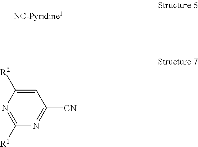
C1=C([R2])N=C([R1])N=C1[CN].[NC-Pyridine1]
